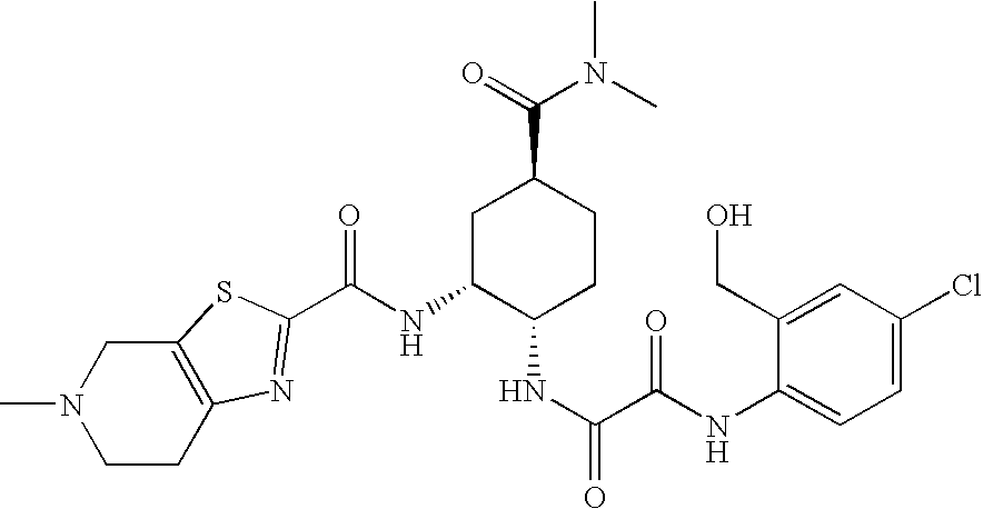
C(NC1C(NC(=O)C(=O)NC2=CC=C(Cl)C=C2CO)CCC(C(=O)N(C)C)C1)(=O)C1=NC2=C(CN(C)CC2)S1
